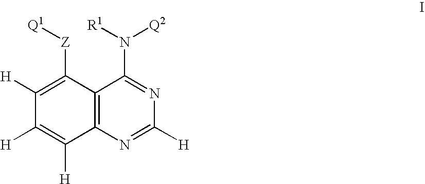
C1([H])=C([Z][Q1])C2=C(C([H])=C1[H])N=C([H])N=C2N([R1])[Q2]
